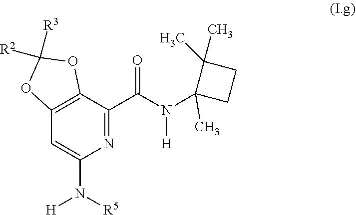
N1=C(C(N(C2(C)CCC2(C)C)[H])=O)C2=C(C=C1N([R5])[H])OC([R3])([R2])O2
